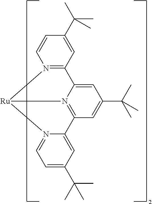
N12=C(C=C(C(C)(C)C)C=C1)C1=CC(C(C)(C)C)=CC3=N1[Ru]2N1=CC=C(C(C)(C)C)C=C31
